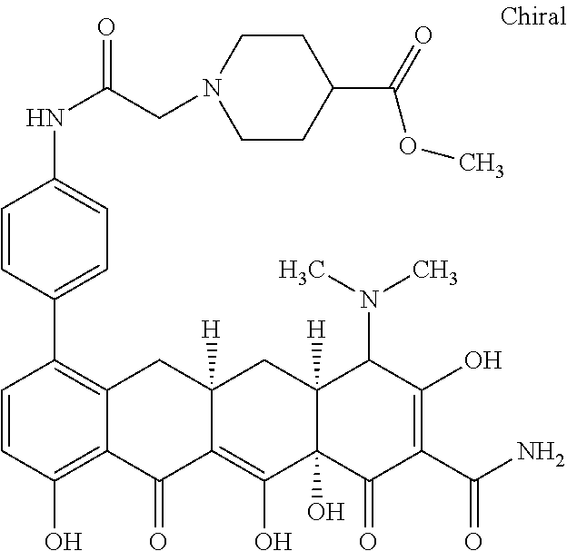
C12([H])C(O)(C(=O)C(C(N)=O)=C(O)C1N(C)C)C(O)=C1C([H])(C2)CC2=C(C3=CC=C(NC(CN4CCC(C(=O)OC)CC4)=O)C=C3)C=CC(O)=C2C1=O
